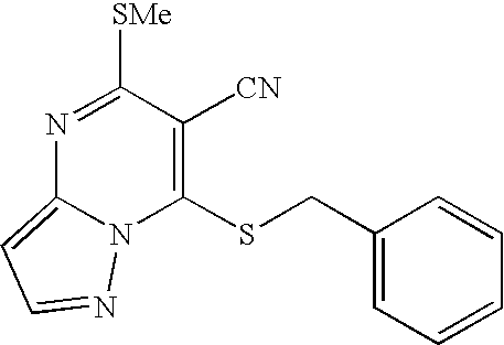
C1=C(CSC2=C([CN])C([SMe])=NC3=CC=NN23)C=CC=C1
